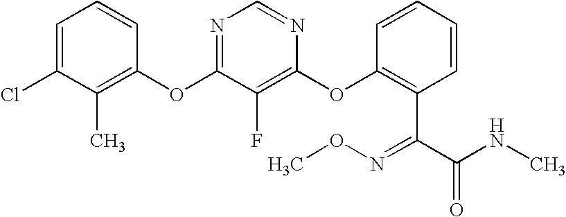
C1=C(Cl)C(C)=C(OC2=NC=NC(OC3=C(C(C(NC)=O)=NOC)C=CC=C3)=C2F)C=C1
